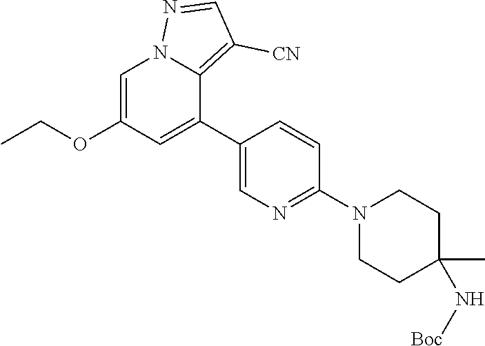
C1=C(OCC)C=C(C2=CN=C(N3CCC(N[Boc])(C)CC3)C=C2)C2=C([CN])C=NN12
